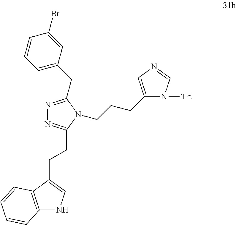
N1=C(CC2=CC=CC(Br)=C2)N(CCCC2=CN=CN2[Trt])C(CCC2=CNC3=C2C=CC=C3)=N1
